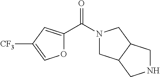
O1C(C(N2CC3C(C2)CNC3)=O)=CC([CF3])=C1
